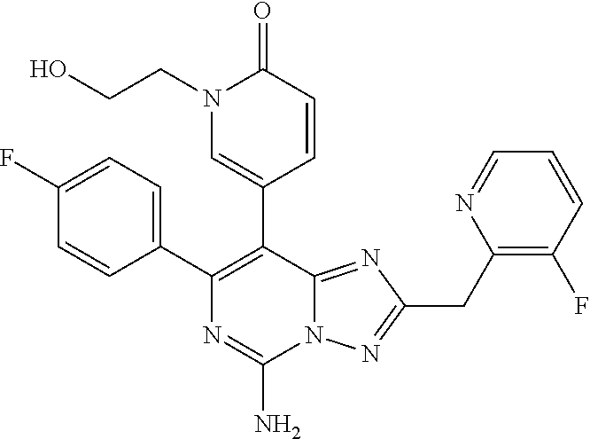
N12C(=NC(CC3=C(F)C=CC=N3)=N1)C(C1=CN(CCO)C(=O)C=C1)=C(C1=CC=C(F)C=C1)N=C2N
